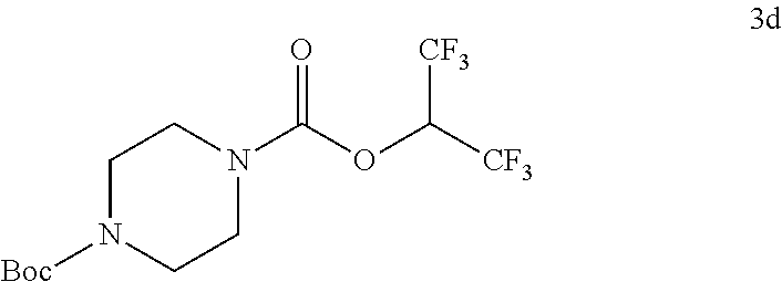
C1N([Boc])CCN(C(OC([CF3])[CF3])=O)C1
